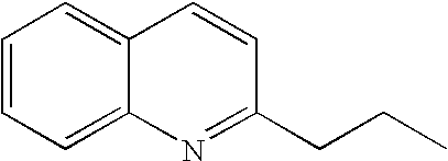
C1=CC=C2C(=C1)C=CC(CCC)=N2
